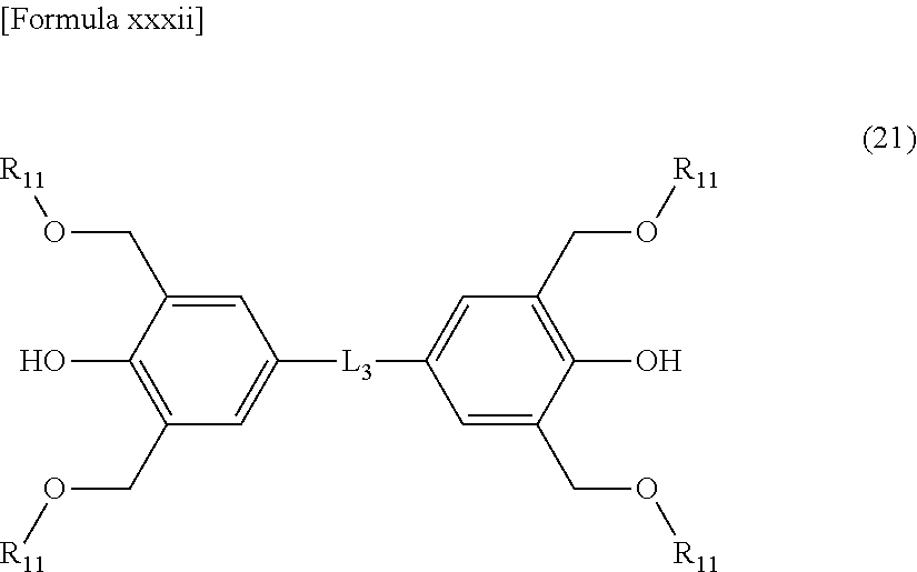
C1(CO[R11])=C(O)C(CO[R11])=CC([L3]C2=CC(CO[R11])=C(O)C(CO[R11])=C2)=C1
